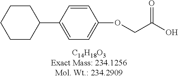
C1(C2CCCCC2)=CC=C(OCC(O)=O)C=C1
